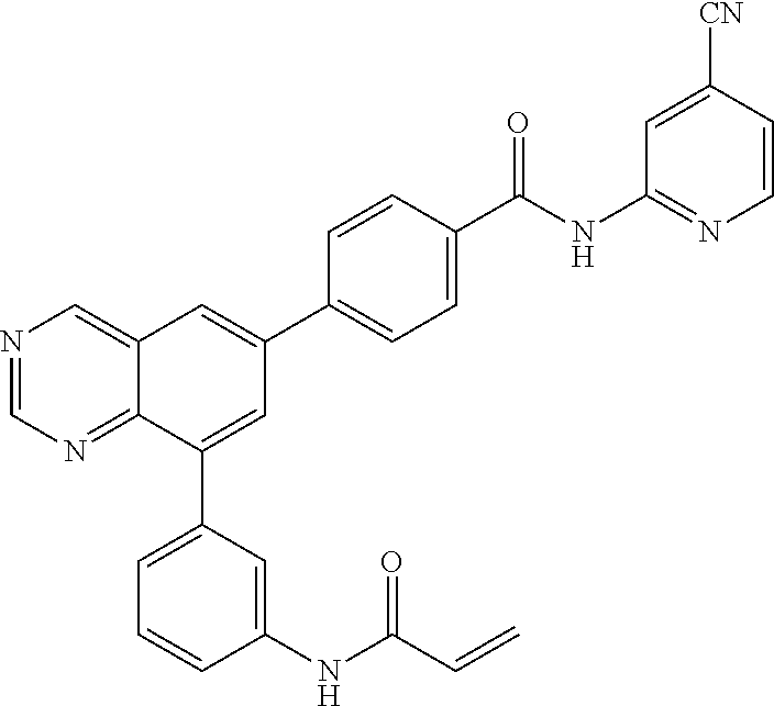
N1=CN=C2C(=C1)C=C(C1=CC=C(C(NC3=NC=CC([CN])=C3)=O)C=C1)C=C2C1=CC=CC(NC(C=C)=O)=C1
